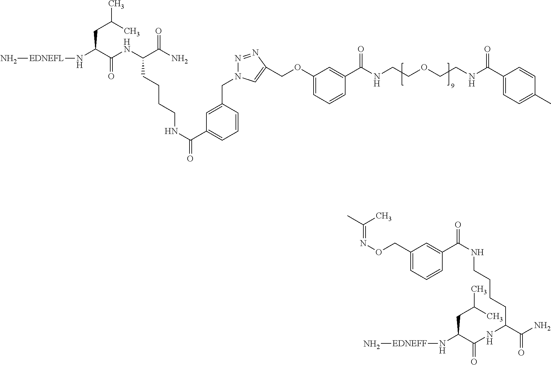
N(C(C(NC(C(N)=O)CCCCNC(=O)C1=CC=CC(CN2N=NC(COC3=CC=CC(C(NCCOCCNC(C4=CC=C(C)C=C4)=O)=O)=C3)=C2)=C1)=O)CC(C)C)[EDNEFL]N.CC(C)=NOCC1=CC=CC(C(NCCCCC(C(N)=O)NC(C(CC(C)C)N[EDNEFF]N)=O)=O)=C1
